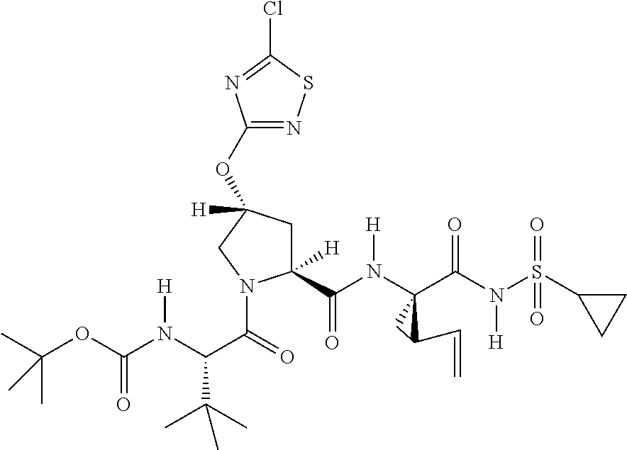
O(C1([H])CC([H])(C(N([H])C2(C(N(S(=O)(=O)C3CC3)[H])=O)CC2C=C)=O)N(C(=O)C(N(C(OC(C)(C)C)=O)[H])C(C)(C)C)C1)C1=NSC(Cl)=N1
